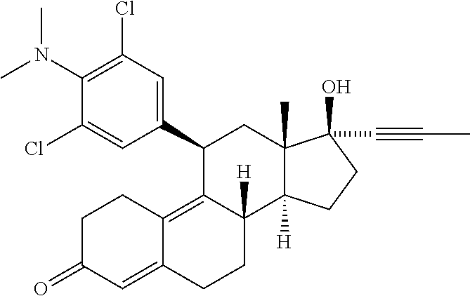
C1(C2=CC(Cl)=C(N(C)C)C(Cl)=C2)C2=C3C(=CC(=O)CC3)CCC2([H])C2([H])C(C)(C1)C(O)(C#CC)CC2
